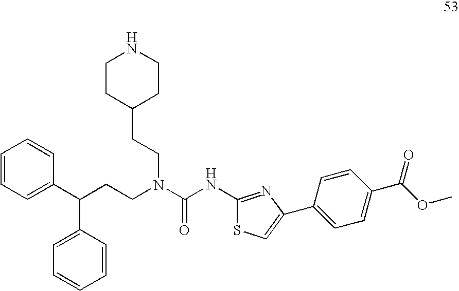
C1=CC=C(C(CCN(C(NC2=NC(C3=CC=C(C(OC)=O)C=C3)=CS2)=O)CCC2CCNCC2)C2=CC=CC=C2)C=C1
